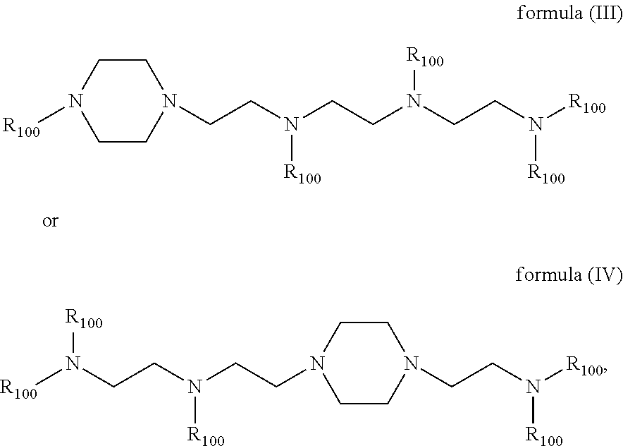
C1CN(CCN(CCN(CCN([R100])[R100])[R100])[R100])CCN1[R100].C1CN(CCN([R100])[R100])CCN1CCN(CCN([R100])[R100])[R100]
